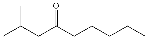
C(CC(CCCCC)=O)(C)C
